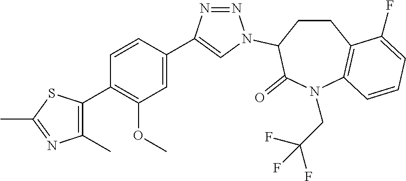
C1(C2=C(C)N=C(C)S2)=C(OC)C=C(C2=CN(C3CCC4=C(N(CC(F)(F)F)C3=O)C=CC=C4F)N=N2)C=C1
